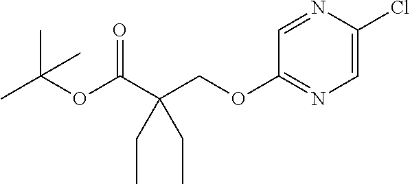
C1=C(Cl)N=CC(OCC(C(OC(C)(C)C)=O)(CC)CC)=N1
